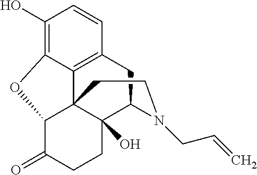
C12=C3C=CC(O)=C1OC1C24C(O)(CCC1=O)C(N(CC=C)CC4)C3
